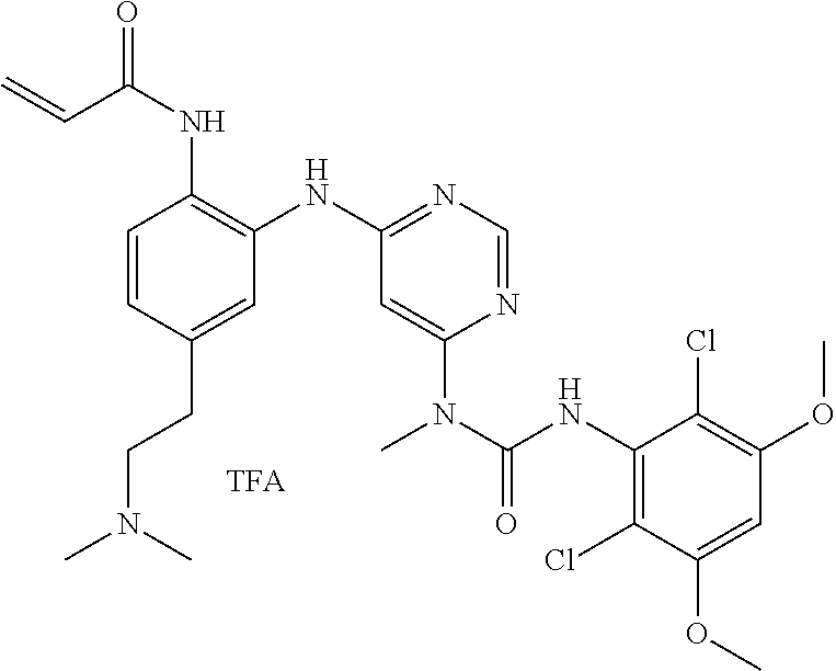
C1=CC(CCN(C)C)=CC(NC2=NC=NC(N(C(NC3=C(Cl)C(OC)=CC(OC)=C3Cl)=O)C)=C2)=C1NC(C=C)=O
